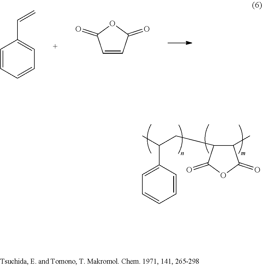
C1=CC=CC=C1C=C.C1=CC(=O)OC1=O.C1(C)C(CC(C2=CC=CC=C2)C)C(=O)OC1=O
